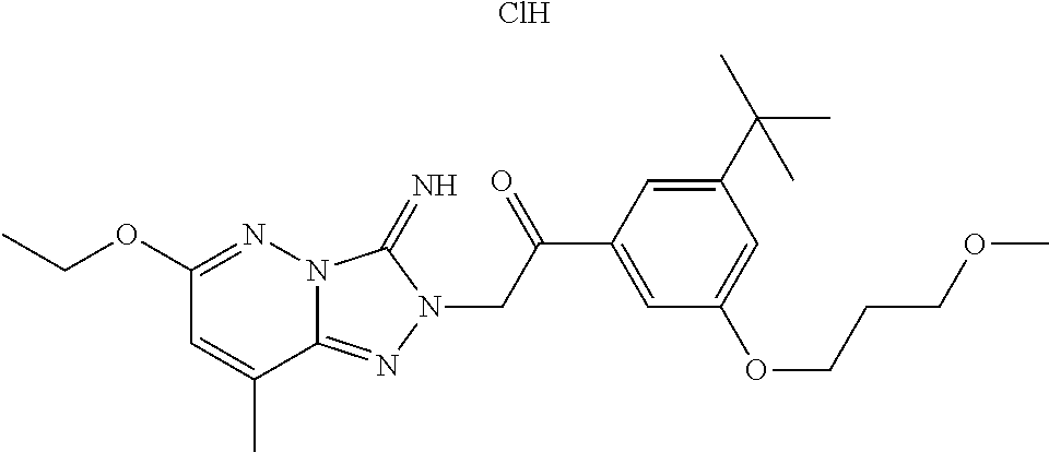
C1(OCC)=NN2C(=NN(CC(C3=CC(OCCCOC)=CC(C(C)(C)C)=C3)=O)C2=N)C(C)=C1.Cl
